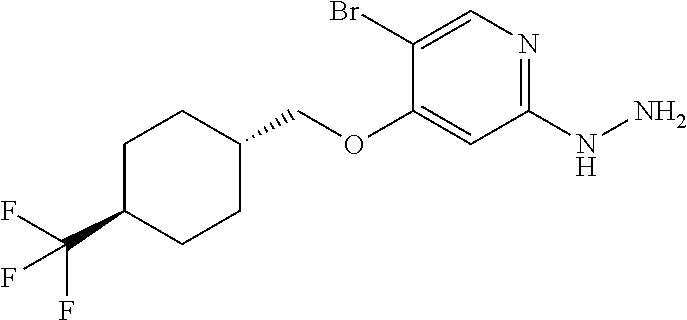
C1(Br)=CN=C(NN)C=C1OCC1CCC(C(F)(F)F)CC1
